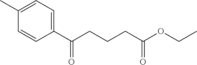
C1(C(CCCC(OCC)=O)=O)=CC=C(C)C=C1
